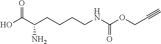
OC(C(CCCCNC(OCC#C)=O)N)=O
